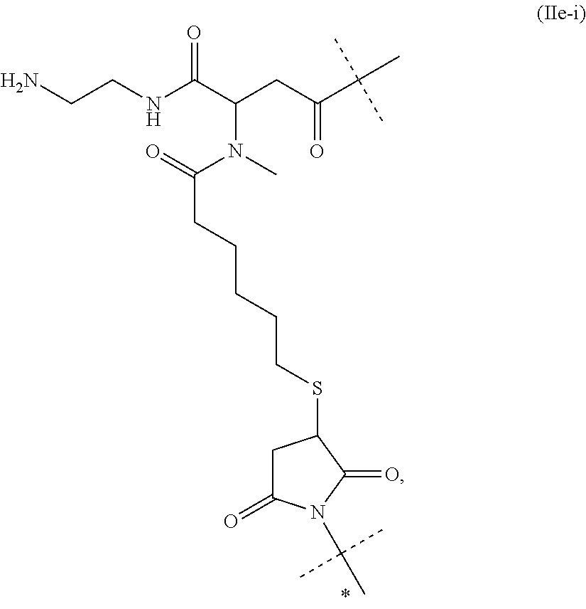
NCCNC(C(CC(C(C)(C)C)=O)N(C(=O)CCCCCSC1CC(=O)N(C(C)(C)C)C1=O)C)=O
